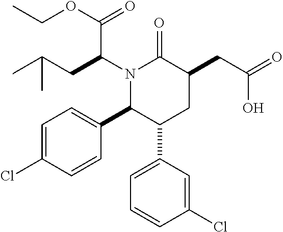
N1(C(CC(C)C)C(OCC)=O)C(C2=CC=C(Cl)C=C2)C(C2=CC=CC(Cl)=C2)CC(CC(=O)O)C1=O
